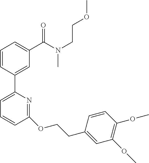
C1=CC(C2=CC=CC(OCCC3=CC(OC)=C(OC)C=C3)=N2)=CC(C(N(CCOC)C)=O)=C1
